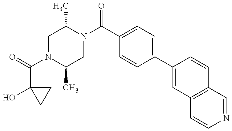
C(N1C(C)CN(C(=O)C2=CC=C(C3=CC4=C(C=C3)C=NC=C4)C=C2)C(C)C1)(C1(O)CC1)=O
